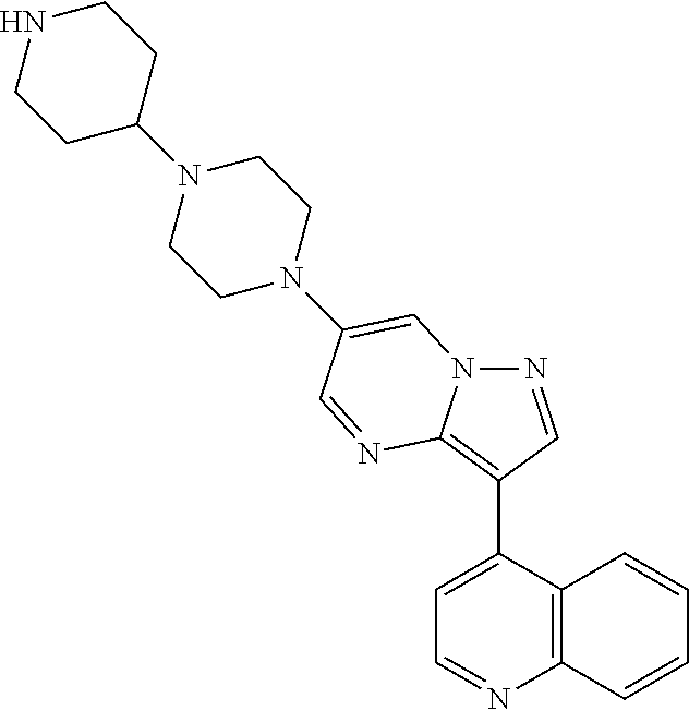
N1=CC(C2=CC=NC3=C2C=CC=C3)=C2N1C=C(N1CCN(C3CCNCC3)CC1)C=N2
